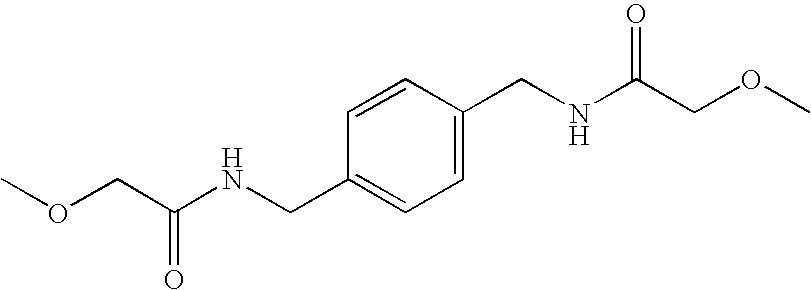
C1=CC(CNC(COC)=O)=CC=C1CNC(COC)=O
